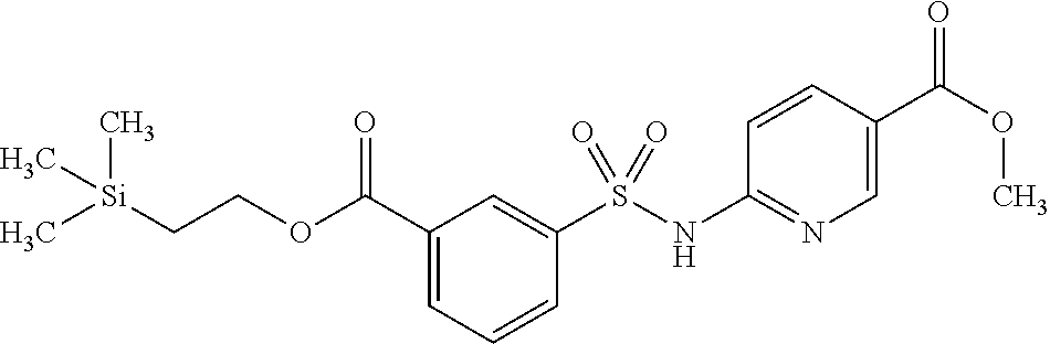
C1(C(=O)OCC[Si](C)(C)C)=CC=CC(S(=O)(NC2=NC=C(C(=O)OC)C=C2)=O)=C1
